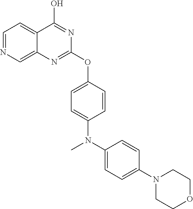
C1(N(C)C2=CC=C(OC3=NC4=CN=CC=C4C(O)=N3)C=C2)=CC=C(N2CCOCC2)C=C1
